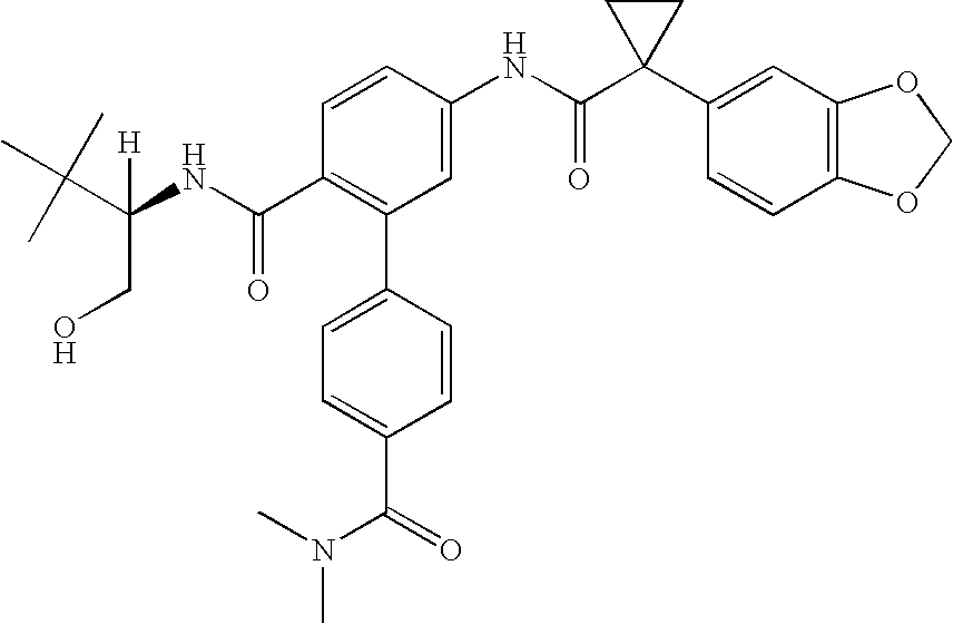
C1=CC(NC(C2(C3=CC4=C(C=C3)OCO4)CC2)=O)=CC(C2=CC=C(C(N(C)C)=O)C=C2)=C1C(NC(C(C)(C)C)(CO)[H])=O
